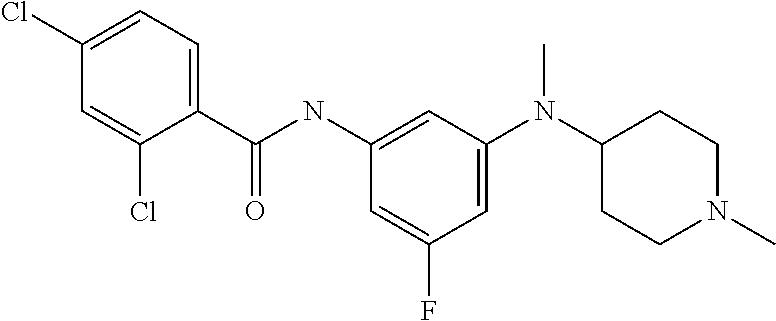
C1=C(N(C2CCN(C)CC2)C)C=C(NC(=O)C2=CC=C(Cl)C=C2Cl)C=C1F
